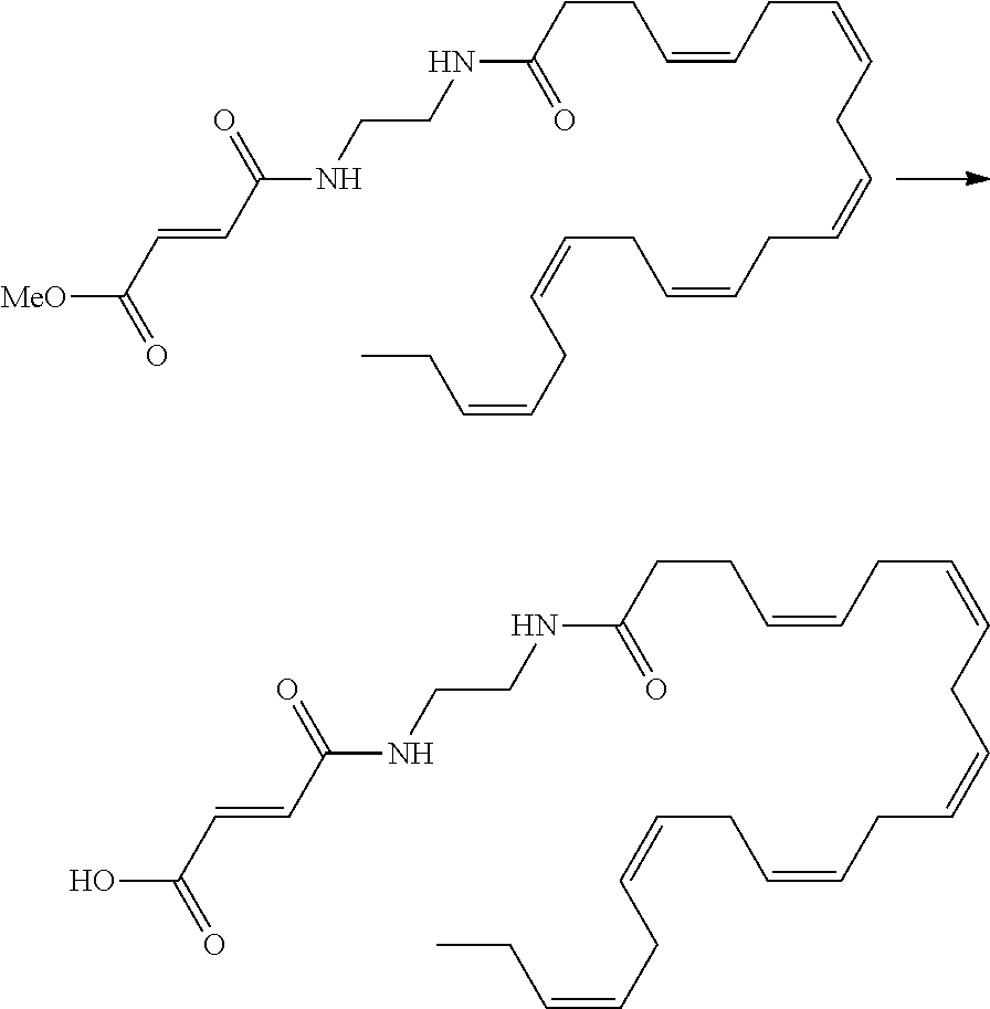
[MeO]C(C=CC(NCCNC(CCC=CCC=CCC=CCC=CCC=CCC=CCC)=O)=O)=O.OC(C=CC(NCCNC(CCC=CCC=CCC=CCC=CCC=CCC=CCC)=O)=O)=O
